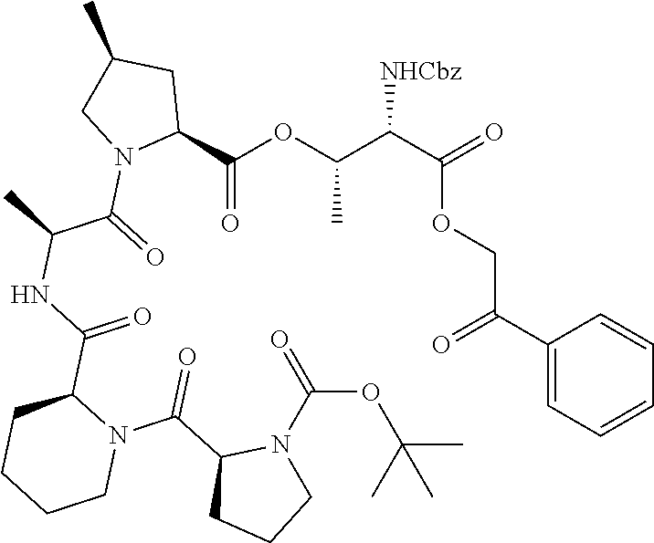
C1(C(COC(=O)C(C(OC(=O)C2CC(C)CN2C(C(NC(=O)C2CCCCN2C(=O)C2CCCN2C(OC(C)(C)C)=O)C)=O)C)[NHCbz])=O)=CC=CC=C1
